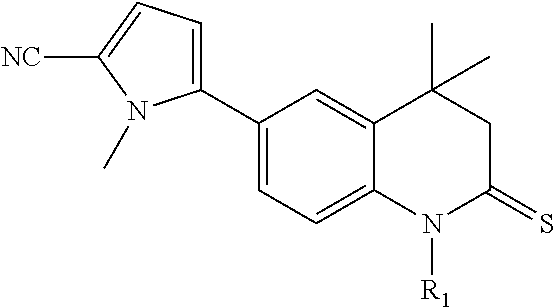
C1(C2=CC=C3C(=C2)C(C)(C)CC(=S)N3[R1])=CC=C([NC])N1C
